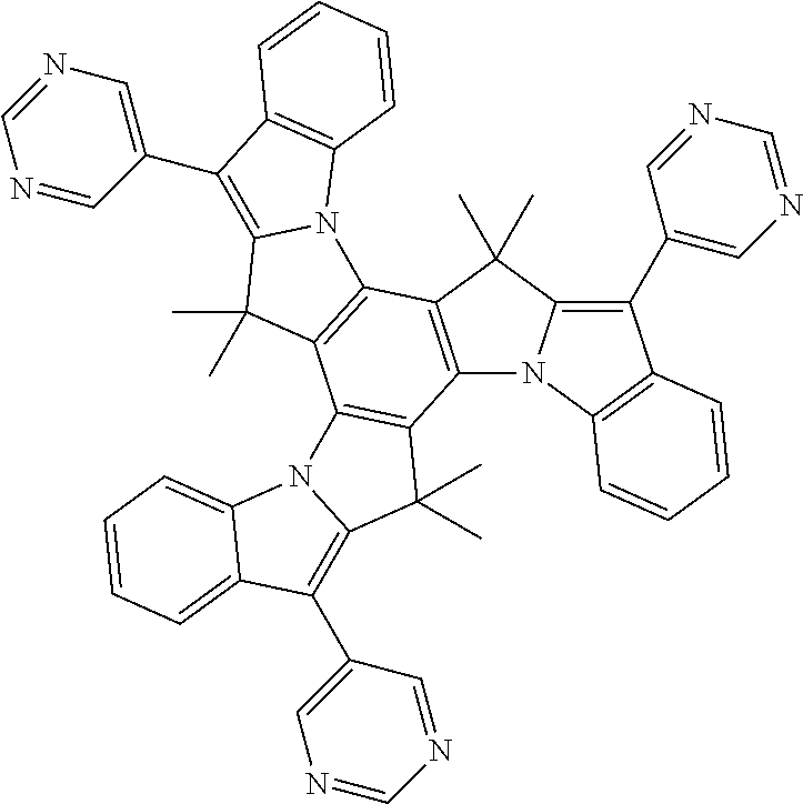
C12=C(C(C)(C)C3=C(C4=CN=CN=C4)C4=C(N13)C=CC=C4)C1=C(C3=C2C(C)(C)C2=C(C4=CN=CN=C4)C4=CC=CC=C4N32)C(C)(C)C2=C(C3=CN=CN=C3)C3=C(N12)C=CC=C3
